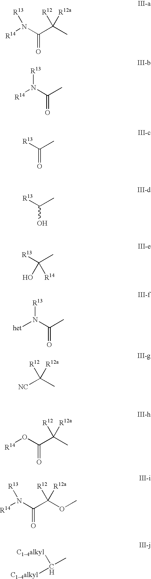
[R14]N(C(C(C)([R12a])[R12])=O)[R13].[R14]N(C(C)=O)[R13].C(=O)(C)[R13].C(O)(C)[R13].C(C)([R13])(O)[R14].[het]N(C(C)=O)[R13].[NC]C(C)([R12])[R12a].[R14]OC(C(C)([R12a])[R12])=O.[R14]N(C(C(OC)([R12])[R12a])=O)[R13].C(C)([C14alkyl])[C14alkyl]
